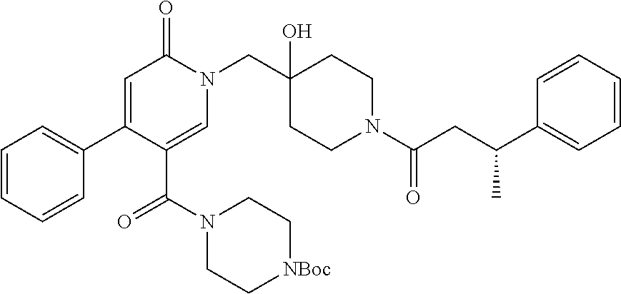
C1=CC=CC(C2=CC(=O)N(CC3(O)CCN(C(CC(C4=CC=CC=C4)C)=O)CC3)C=C2C(N2CC[NBoc]CC2)=O)=C1
